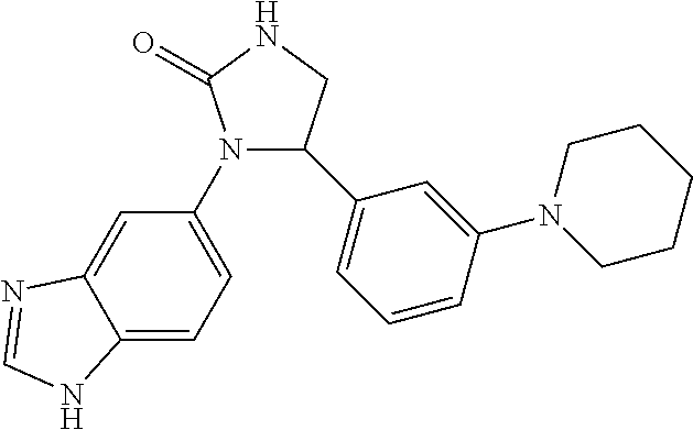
N1(C2=CC=C3C(=C2)N=CN3)C(C2=CC=CC(N3CCCCC3)=C2)CNC1=O
